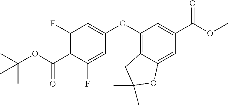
C1(F)=C(C(OC(C)(C)C)=O)C(F)=CC(OC2=C3C(=CC(C(OC)=O)=C2)OC(C)(C)C3)=C1
